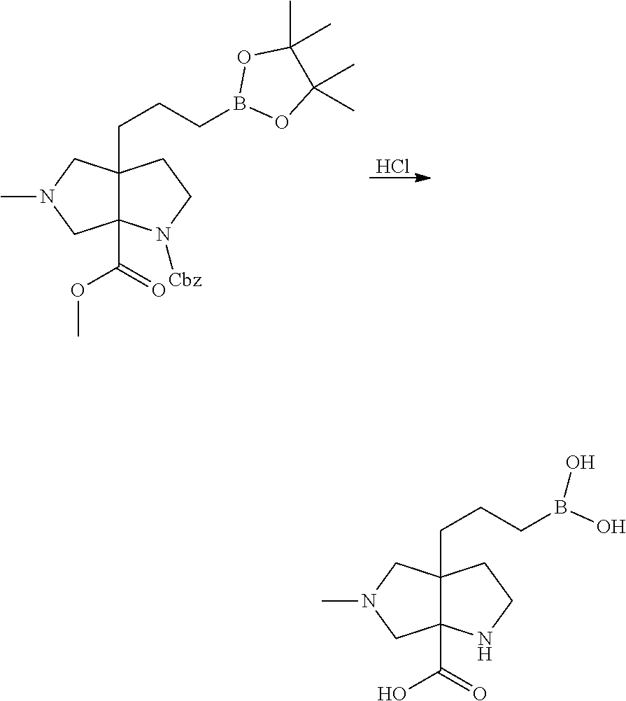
Cl.N1(C)CC2(C(=O)OC)C(CCCB3OC(C)(C)C(C)(C)O3)(C1)CCN2[Cbz].N1(C)CC2(C(=O)O)C(CCCB(O)O)(C1)CCN2
